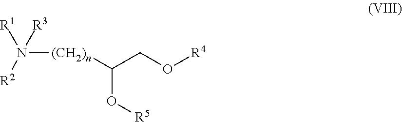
[(CH2)n](N([R2])([R1])[R3])C(CO[R4])O[R5]
